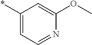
C1(*)=CC=NC(OC)=C1
